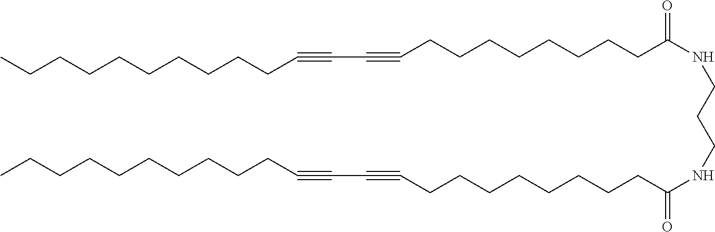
C(CCCCCCC#CC#CCCCCCCCCC(NCCCNC(CCCCCCCCC#CC#CCCCCCCCCCC)=O)=O)CCC
